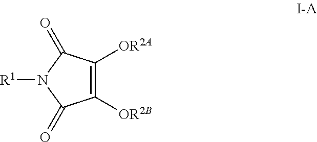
C1([OR2B])=C([OR2A])C(=O)N([R1])C1=O
